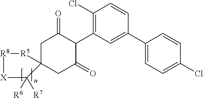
C1C2(CC(=O)C(C3=C(Cl)C=CC(C4=CC=C(Cl)C=C4)=C3)C1=O)[R5][R8][X]C2([R6])[R7]
